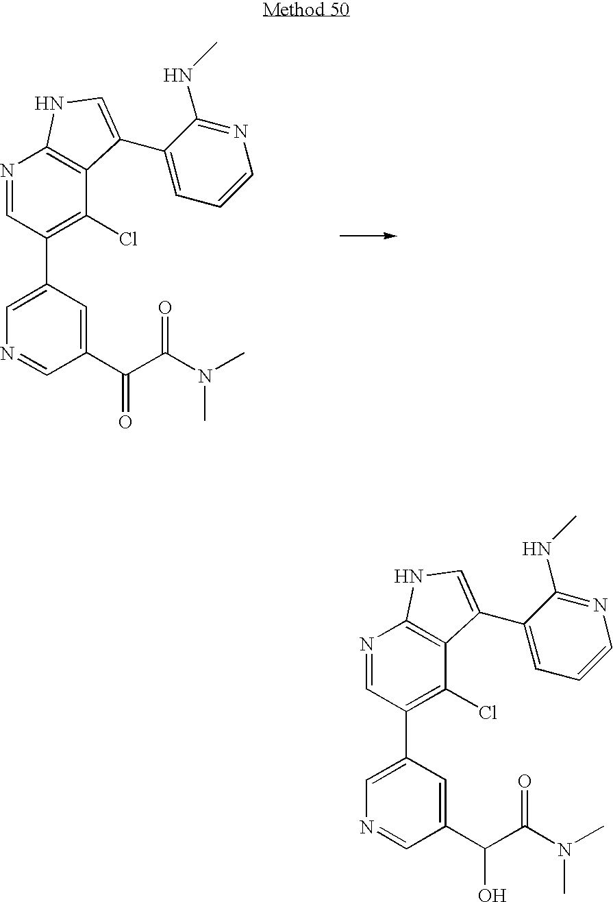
N1=CC(C2=CN=CC(C(=O)C(N(C)C)=O)=C2)=C(Cl)C2=C1NC=C2C1=CC=CN=C1NC.N1=CC(C2=CN=CC(C(O)C(N(C)C)=O)=C2)=C(Cl)C2=C1NC=C2C1=CC=CN=C1NC
